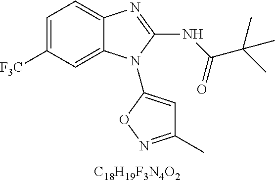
C1=C([CF3])C=C2C(=C1)N=C(NC(C(C)(C)C)=O)N2C1=CC(C)=NO1
